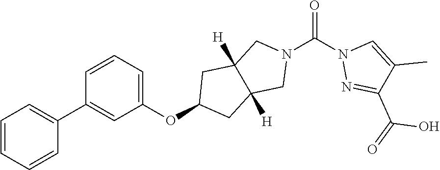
C1=C(C2=CC(OC3CC4([H])C([H])(C3)CN(C(N3N=C(C(=O)O)C(C)=C3)=O)C4)=CC=C2)C=CC=C1
